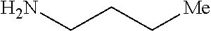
NCCC[Me]
